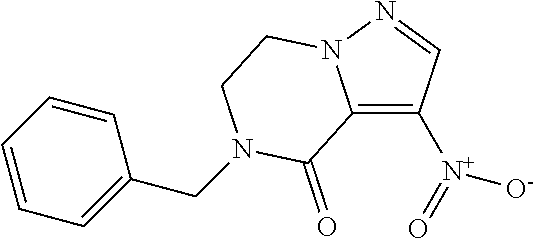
C1=CC=CC=C1CN1CCN2C(=C([N+]([O-])=O)C=N2)C1=O
